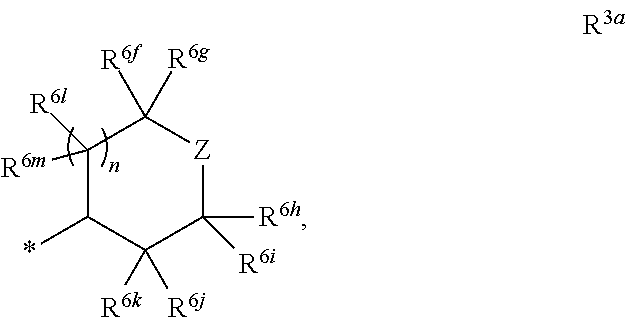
C1([R6m])([R6l])C(*)C([R6j])([R6k])C([R6h])([R6i])[Z]C1([R6g])[R6f]
